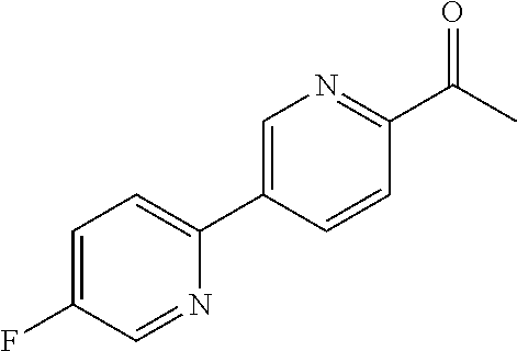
C1=C(F)C=NC(C2=CN=C(C(C)=O)C=C2)=C1
